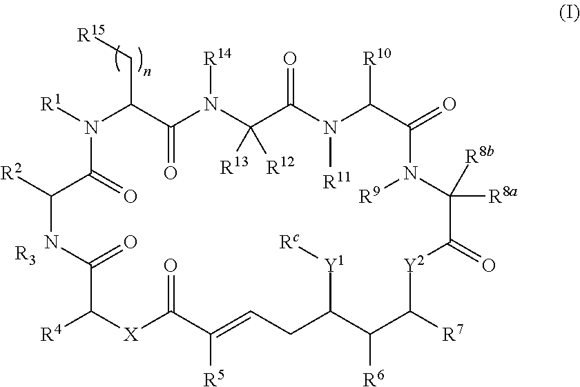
[R15]CC1N([R1])C(=O)C([R2])NC(=O)C([R4])[X]C(=O)C([R5])=CCC([Y1][Rc])C([R6])C([R7])[Y2]C(=O)C([R8a])([R8b])N([R9])C(=O)C([R10])N([R11])C(=O)C([R13])([R12])N([R14])C1=O.[R3]
